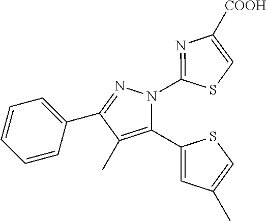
C1=CC=C(C2=NN(C3=NC([COOH])=CS3)C(C3=CC(C)=CS3)=C2C)C=C1
